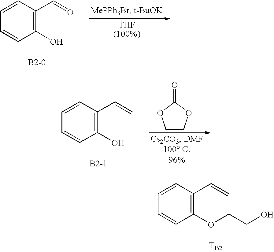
C1=CC(C=O)=C(O)C=C1.C1=CC(C=C)=C(O)C=C1.C1COC(=O)O1.C1=CC(C=C)=C(OCCO)C=C1.[TB2]
